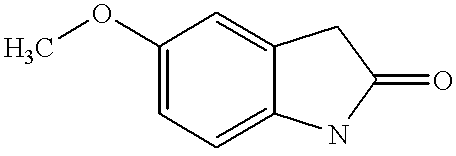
COC1=CC=C2C(=C1)CC(=O)N2
